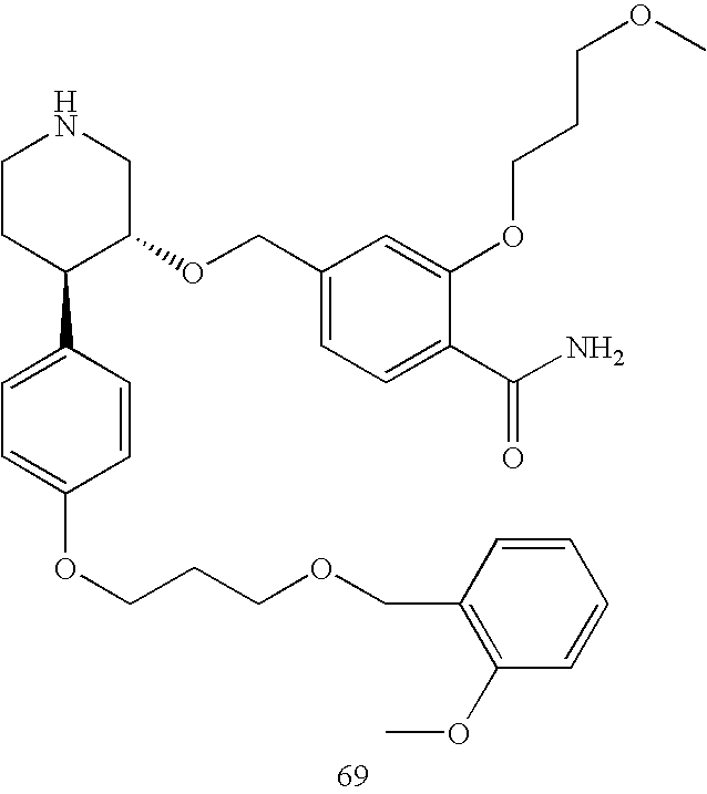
C1CC(C2=CC=C(OCCCOCC3=C(OC)C=CC=C3)C=C2)C(OCC2=CC=C(C(N)=O)C(OCCCOC)=C2)CN1
